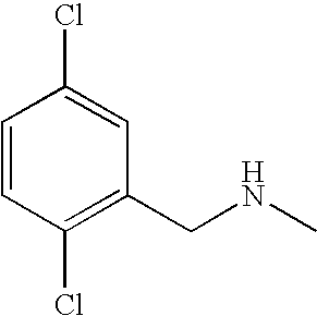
C1(Cl)=C(CNC)C=C(Cl)C=C1
